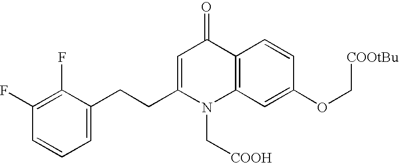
C1(F)=C(F)C(CCC2=CC(=O)C3=C(N2C[COOH])C=C(OC[COOtBu])C=C3)=CC=C1
